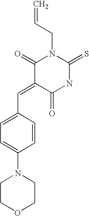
C1(C=C2C(=O)NC(=S)N(CC=C)C2=O)=CC=C(N2CCOCC2)C=C1
